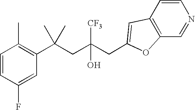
C1=CC(F)=CC(C(CC(CC2=CC3=C(C=NC=C3)O2)([CF3])O)(C)C)=C1C
